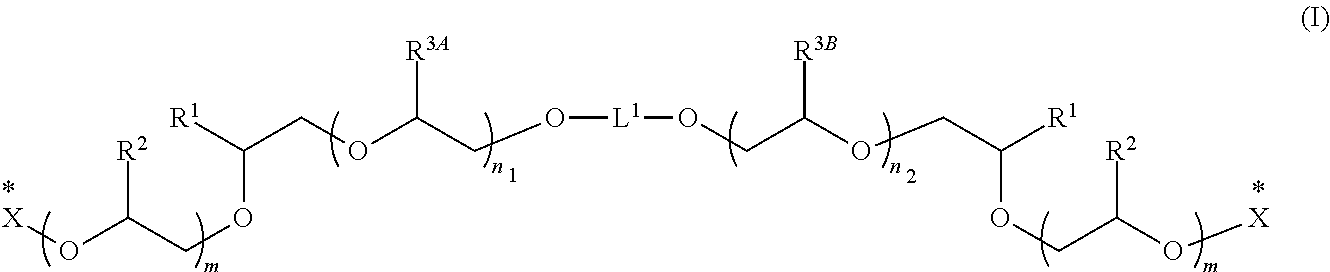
O([L1]OCC(OCC([R1])OCC(O[X])[R2])[R3B])CC(OCC([R1])OCC(O[X])[R2])[R3A]
